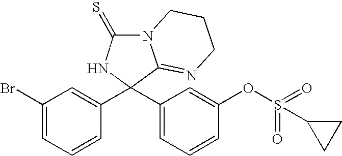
N12C(=S)NC(C3=CC(Br)=CC=C3)(C3=CC=CC(OS(=O)(=O)C4CC4)=C3)C1=NCCC2
